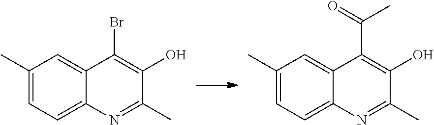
C12=CC=C(C)C=C1C(Br)=C(O)C(C)=N2.C12=CC=C(C)C=C1C(C(=O)C)=C(O)C(C)=N2
